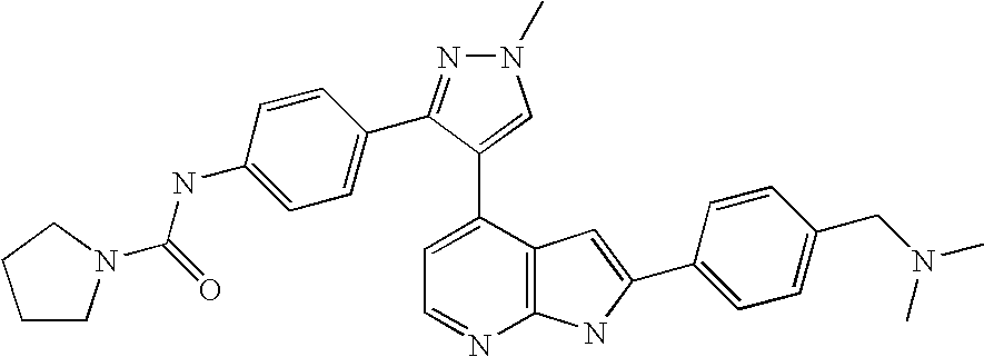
C1=C(C2=CN(C)N=C2C2=CC=C(NC(=O)N3CCCC3)C=C2)C2=C(N=C1)NC(C1=CC=C(CN(C)C)C=C1)=C2
